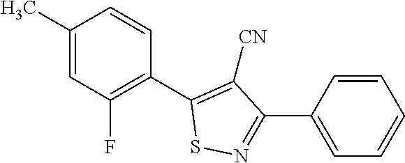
C1(C)=CC(F)=C(C2=C([CN])C(C3=CC=CC=C3)=NS2)C=C1
